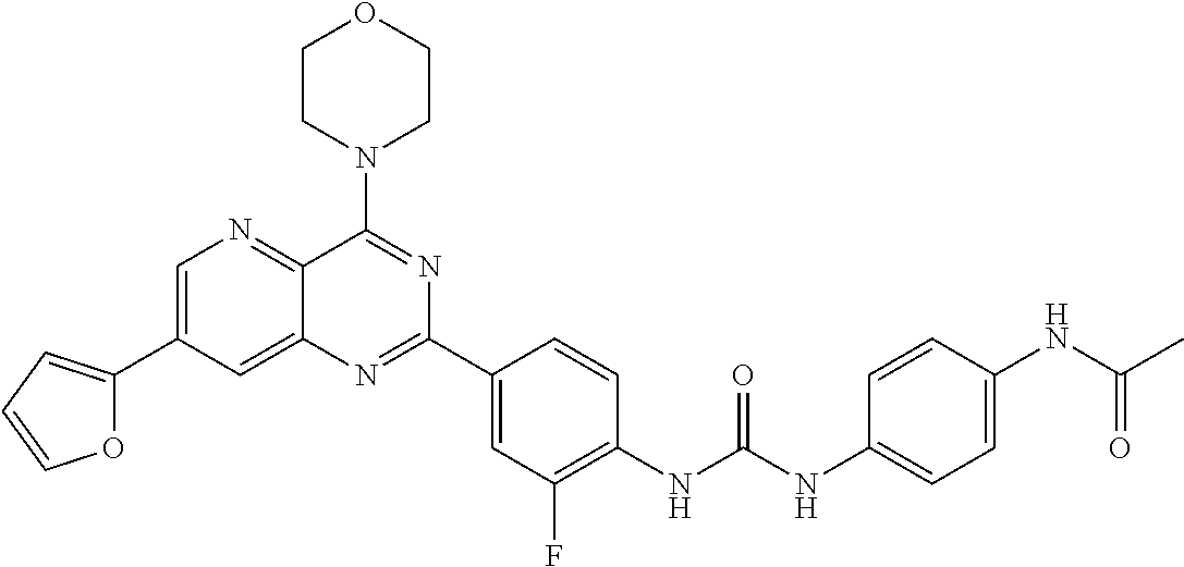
C1=C(C2=CC=CO2)C=C2C(=N1)C(N1CCOCC1)=NC(C1=CC(F)=C(NC(NC3=CC=C(NC(C)=O)C=C3)=O)C=C1)=N2
